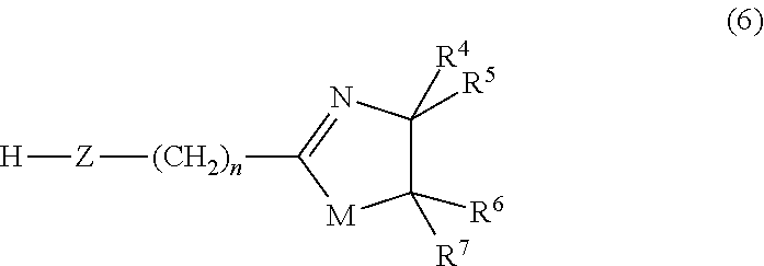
[H][Z][(CH2)n]C1=NC([R5])([R4])C([R6])([R7])[M]1
